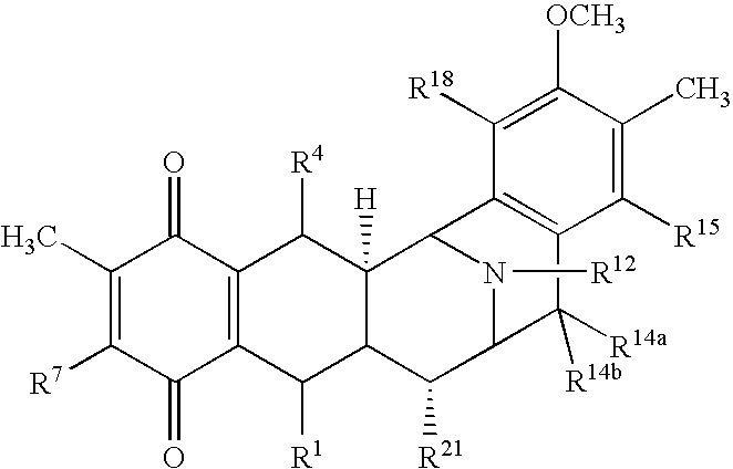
C1(C)=C([R7])C(=O)C2=C(C1=O)C([R4])C1([H])C(C2[R1])C([R21])C2N([R12])C1C1=C(C2([R14a])[R14b])C([R15])=C(C)C([OCH3])=C1[R18]
